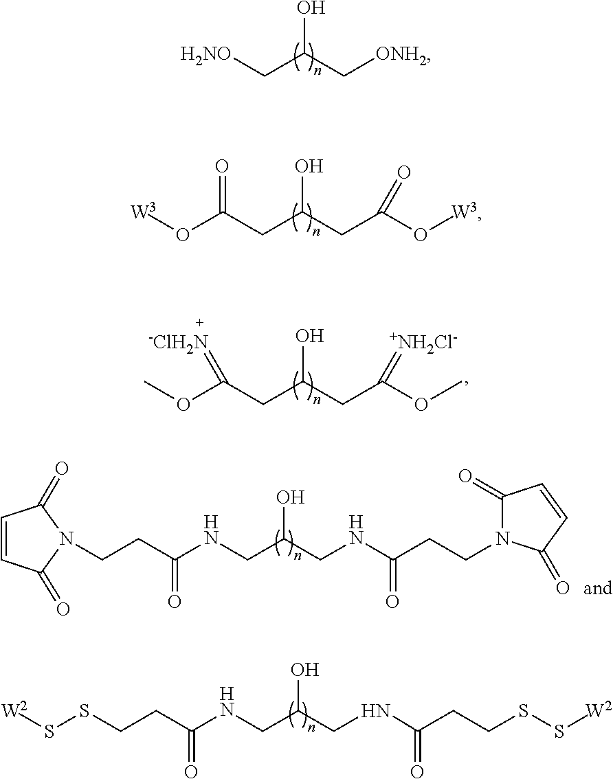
OC(C[H2NO])C[ONH2].OC(CC(O[W3])=O)CC(O[W3])=O.OC(CC(OC)=[-ClH2N])CC(OC)=[+NH2Cl-].OC(CNC(CCN1C(=O)C=CC1=O)=O)CNC(CCN1C(=O)C=CC1=O)=O.[W2]SSCCC(NCC(CNC(=O)CCSS[W2])O)=O
